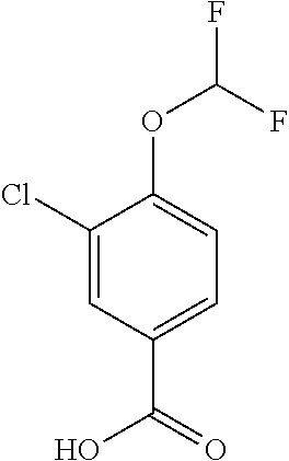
C1(Cl)=CC(C(=O)O)=CC=C1OC(F)F
